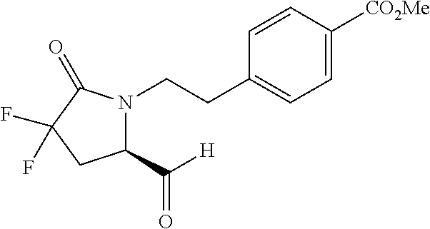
N1(CCC2=CC=C([CO2Me])C=C2)C(C(=O)[H])CC(F)(F)C1=O
